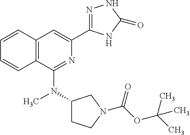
C1(N(C)C2=NC(C3=NNC(=O)N3)=CC3=C2C=CC=C3)CCN(C(OC(C)(C)C)=O)C1
